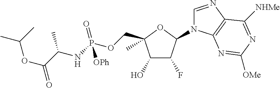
C1(O)C(F)C(N2C=NC3=C2N=C([OMe])N=C3[NHMe])OC1(COP(NC(C(OC(C)C)=O)C)(=O)[OPh])C
